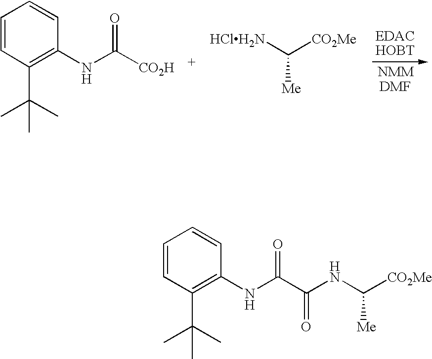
C1=CC(C(C)(C)C)=C(NC(C(NC([CO2Me])[Me])=O)=O)C=C1.C1=CC(C(C)(C)C)=C(NC([CO2H])=O)C=C1.[HClH2N]C([CO2Me])[Me]
